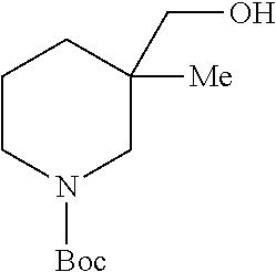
C1CN([Boc])CC(CO)([Me])C1
